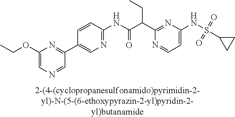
C1(NC(=O)C(C2=NC(NS(C3CC3)(=O)=O)=CC=N2)CC)=NC=C(C2=NC(OCC)=CN=C2)C=C1
